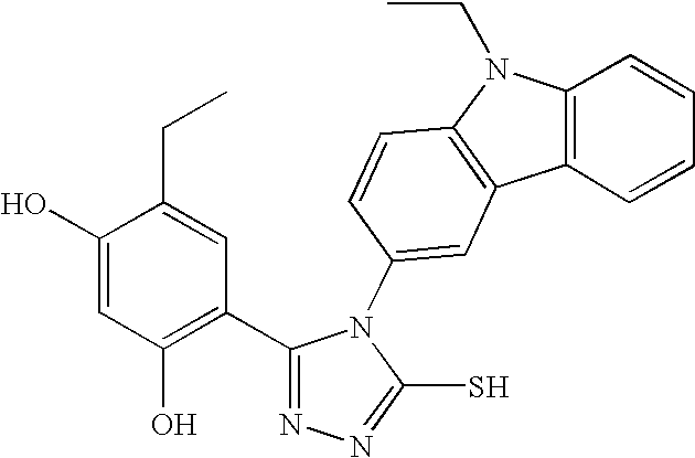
C1(O)=CC(O)=C(C2=NN=C(S)N2C2=CC3=C(C=C2)N(CC)C2=C3C=CC=C2)C=C1CC
